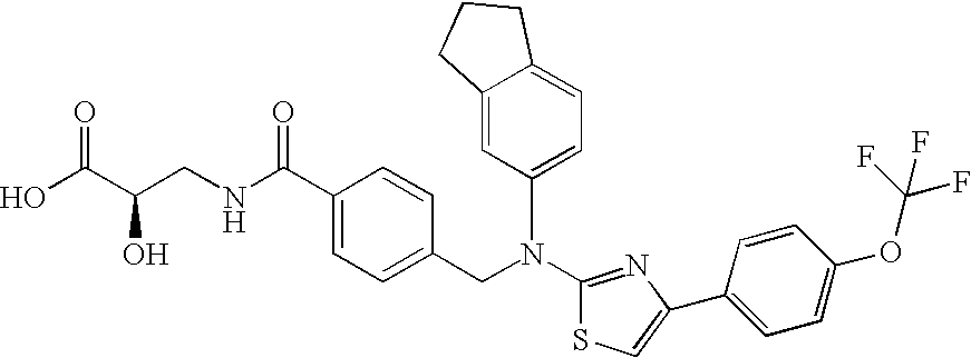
N(C1=NC(C2=CC=C(OC(F)(F)F)C=C2)=CS1)(CC1=CC=C(C(NCC(O)C(O)=O)=O)C=C1)C1=CC=C2C(=C1)CCC2
